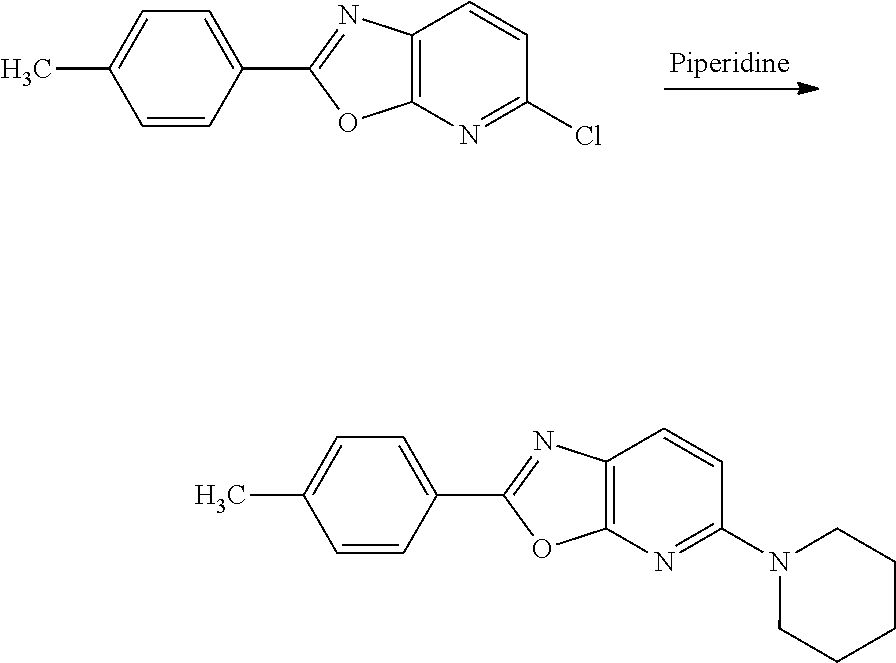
C1=C(C)C=CC(C2=NC3=C(O2)N=C(Cl)C=C3)=C1.C1=C(C)C=CC(C2=NC3=C(O2)N=C(N2CCCCC2)C=C3)=C1
